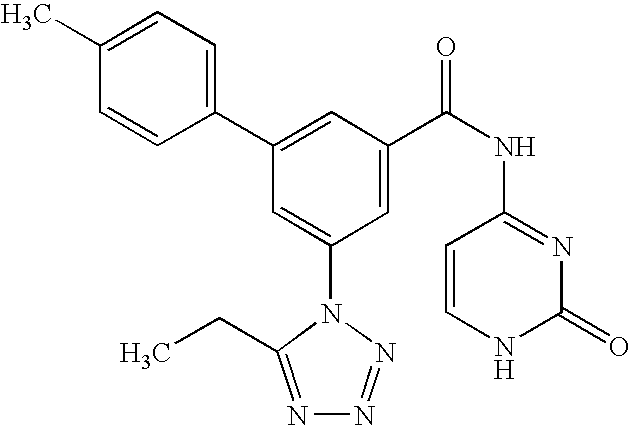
C1(C2=CC(C(NC3=NC(=O)NC=C3)=O)=CC(N3C(CC)=NN=N3)=C2)=CC=C(C)C=C1
